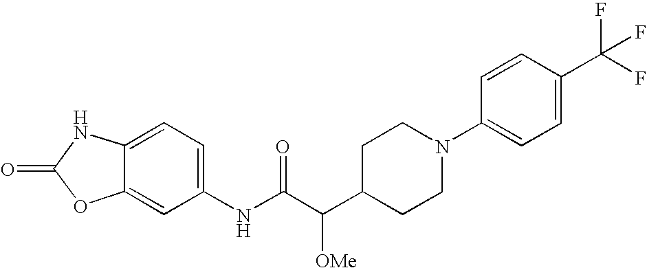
C1(NC(C(C2CCN(C3=CC=C(C(F)(F)F)C=C3)CC2)[OMe])=O)=CC=C2C(=C1)OC(=O)N2
